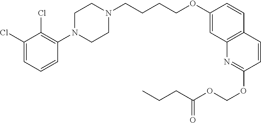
C1(Cl)=CC=CC(N2CCN(CCCCOC3=CC4=C(C=C3)C=CC(OCOC(CCC)=O)=N4)CC2)=C1Cl
